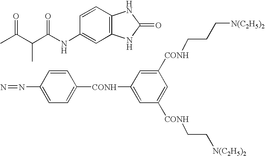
CC(C(C(NC1=CC2=C(C=C1)NC(=O)N2)=O)C)=O.N=NC1=CC=C([CONH]C2=CC([CONH]CC[N(C2H5)2])=CC([CONH]CCC[N(C2H5)2])=C2)C=C1
